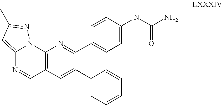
C12=CC(C)=NN1C1=C(C=N2)C=C(C2=CC=CC=C2)C(C2=CC=C(NC(N)=O)C=C2)=N1
